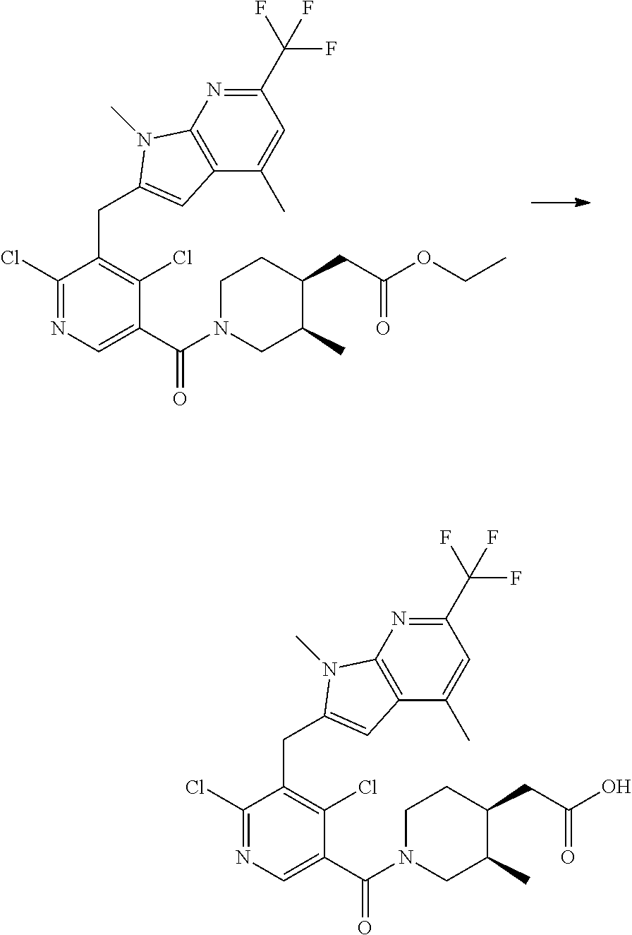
C1(C(F)(F)F)=NC2=C(C(C)=C1)C=C(CC1=C(Cl)C(C(N3CC(C)C(CC(O)=O)CC3)=O)=CN=C1Cl)N2C.C1(C(F)(F)F)=NC2=C(C(C)=C1)C=C(CC1=C(Cl)C(C(N3CC(C)C(CC(OCC)=O)CC3)=O)=CN=C1Cl)N2C
